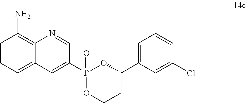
C1=CC=C2C(=C1N)N=CC(P1(=O)OCCC(C3=CC=CC(Cl)=C3)O1)=C2
